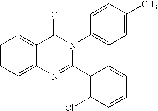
C1=CC=C2C(=C1)C(=O)N(C1=CC=C(C)C=C1)C(C1=C(Cl)C=CC=C1)=N2
